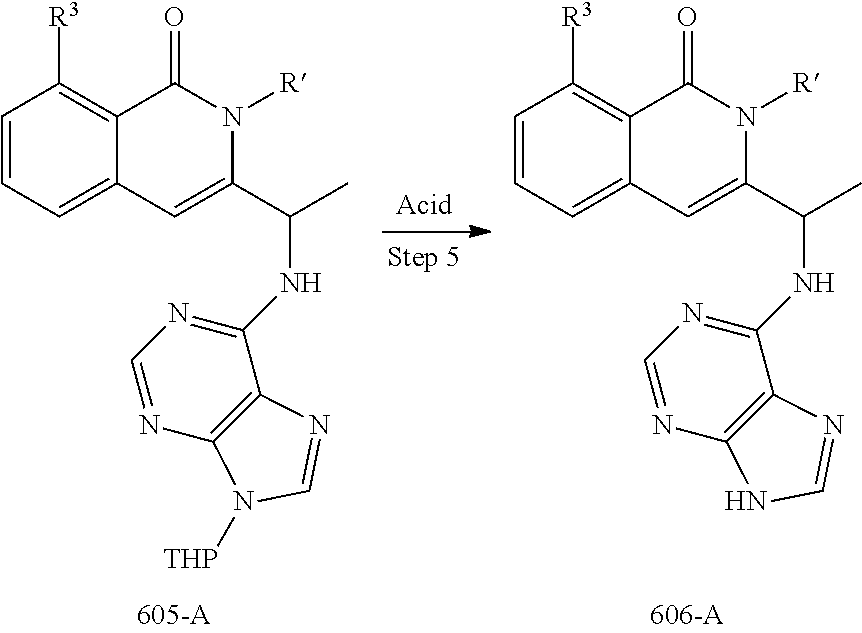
C1(NC(C)C2=CC3=CC=CC([R3])=C3C(=O)N2[R])=NC=NC2=C1N=CN2.C1(NC(C)C2=CC3=CC=CC([R3])=C3C(=O)N2[R])=NC=NC2=C1N=CN2[THP]
